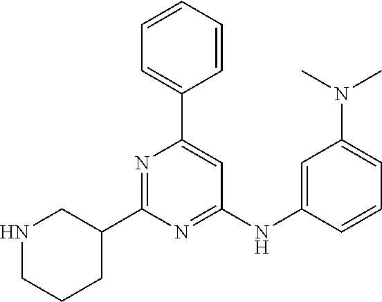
C1=CC=CC(C2=CC(NC3=CC(N(C)C)=CC=C3)=NC(C3CNCCC3)=N2)=C1
